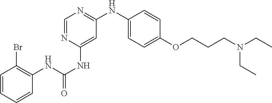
C1=CC=CC(NC(NC2=CC(NC3=CC=C(OCCCN(CC)CC)C=C3)=NC=N2)=O)=C1Br
